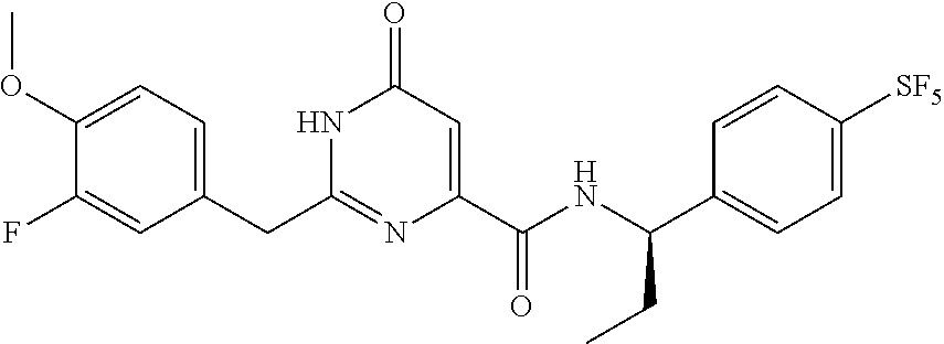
C1(OC)=CC=C(CC2=NC(C(NC(C3=CC=C([SF5])C=C3)CC)=O)=CC(=O)N2)C=C1F
